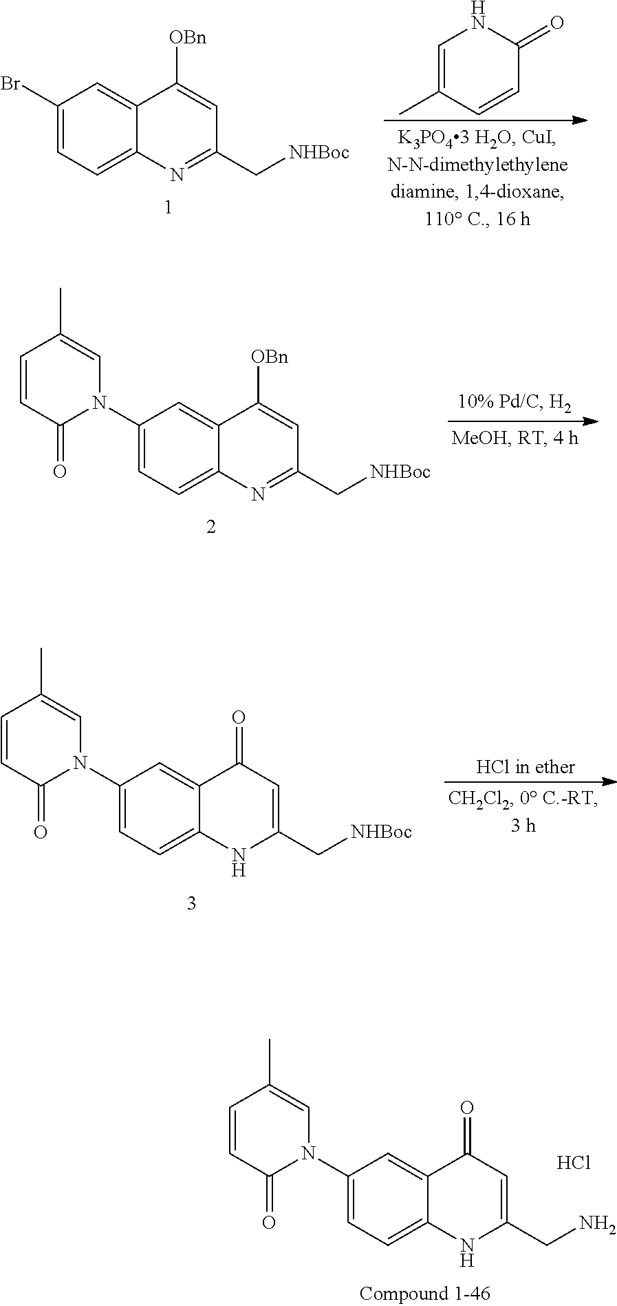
C1(Br)=CC=C2C(=C1)C([OBn])=CC(C[NHBoc])=N2.C1=C(C)C=CC(=O)N1.C1(N2C=C(C)C=CC2=O)=CC=C2C(=C1)C([OBn])=CC(C[NHBoc])=N2.C1(N2C=C(C)C=CC2=O)=CC=C2C(=C1)C(=O)C=C(C[NHBoc])N2.C1(N2C=C(C)C=CC2=O)=CC=C2C(=C1)C(=O)C=C(CN)N2.Cl
